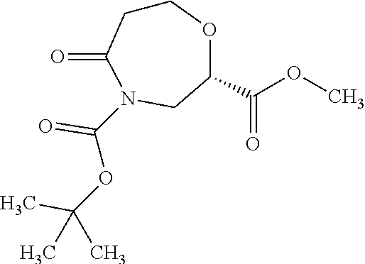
C1CC(=O)N(C(OC(C)(C)C)=O)CC(C(OC)=O)O1
